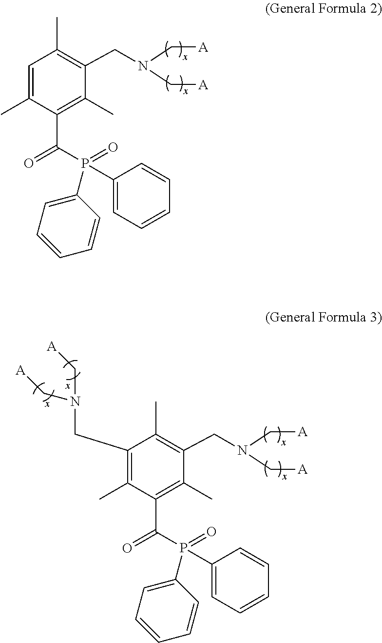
C1=C(C)C(C(=O)P(=O)(C2=CC=CC=C2)C2=CC=CC=C2)=C(C)C(CN(C[A])C[A])=C1C.C1(CN(C[A])C[A])=C(C)C(C(=O)P(=O)(C2=CC=CC=C2)C2=CC=CC=C2)=C(C)C(CN(C[A])C[A])=C1C
